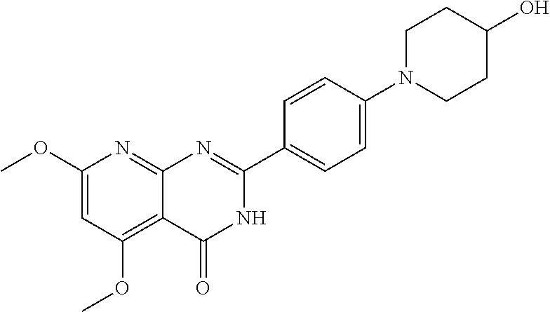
C1(OC)=CC(OC)=C2C(=N1)N=C(C1=CC=C(N3CCC(O)CC3)C=C1)NC2=O
